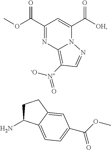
C1(C(OC)=O)=NC2=C([N+]([-O])=O)C=NN2C(C([OH])=O)=C1.C1C(N)C2=CC=C(C(OC)=O)C=C2C1
